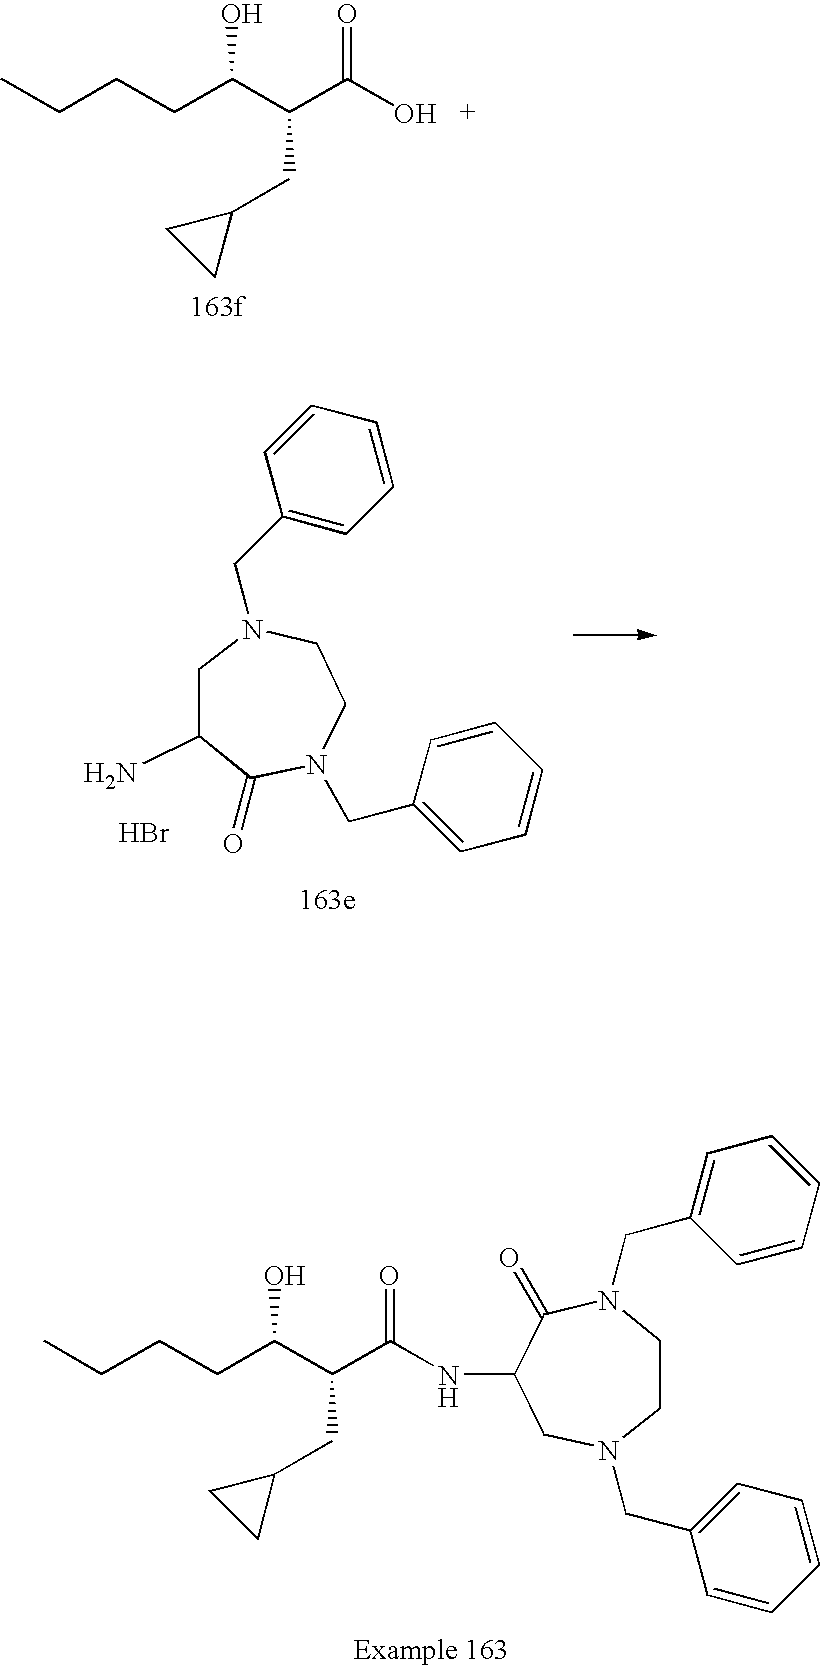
CCCCC(C(C(O)=O)CC1CC1)O.CCCCC(C(C(NC1C(=O)N(CC2=CC=CC=C2)CCN(CC2=CC=CC=C2)C1)=O)CC1CC1)O.NC1C(=O)N(CC2=CC=CC=C2)CCN(CC2=CC=CC=C2)C1.Br
